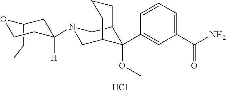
Cl.C12CCC(O1)CC(N1CC3CCCC(C1)C3(C1=CC(C(N)=O)=CC=C1)OC)([H])C2
